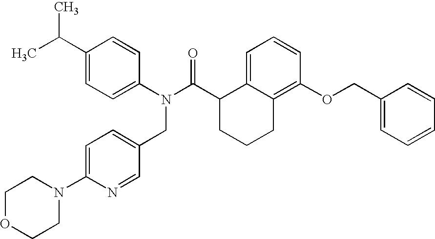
C1(C(C)C)=CC=C(N(C(C2CCCC3=C(OCC4=CC=CC=C4)C=CC=C23)=O)CC2=CC=C(N3CCOCC3)N=C2)C=C1
